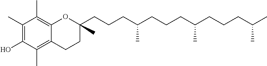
C1(C)=C(O)C(C)=C2C(=C1C)OC(CCCC(CCCC(CCCC(C)C)C)C)(C)CC2
